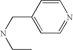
C1=C(CNCC)C=CN=C1
